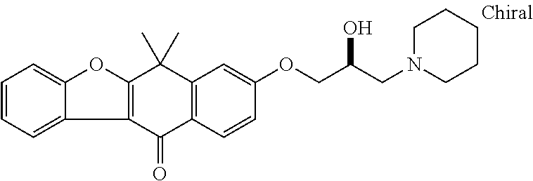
C1(=O)C2=C(C(C)(C)C3=C1C1=CC=CC=C1O3)C=C(OCC(O)CN1CCCCC1)C=C2
